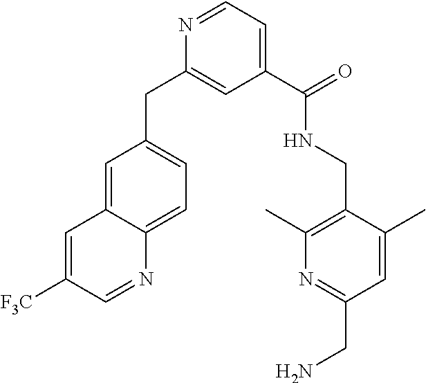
N1=CC=C(C(=O)NCC2=C(C)N=C(CN)C=C2C)C=C1CC1=CC=C2C(=C1)C=C([F3C])C=N2
